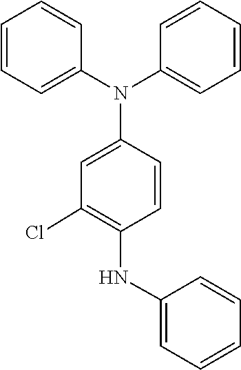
C1(Cl)=C(NC2=CC=CC=C2)C=CC(N(C2=CC=CC=C2)C2=CC=CC=C2)=C1
